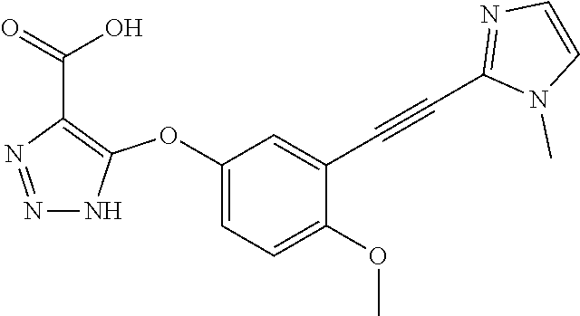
C1(OC2=C(C(=O)O)N=NN2)=CC=C(OC)C(C#CC2=NC=CN2C)=C1
